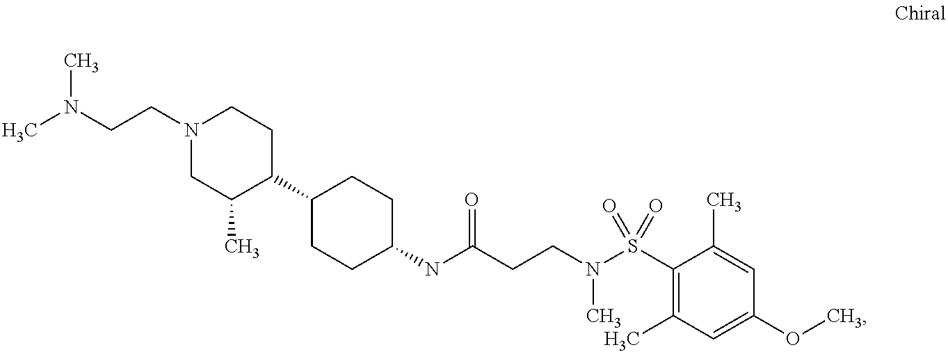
C1(NC(CCN(S(C2=C(C)C=C(OC)C=C2C)(=O)=O)C)=O)CCC(C2CCN(CCN(C)C)CC2C)CC1
